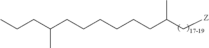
C(C(C[Z])C)CCCCCC(CCC)C
